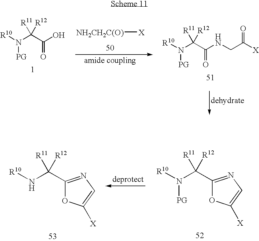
N(C(C1=NC=C([X])O1)([R11])[R12])([R10])[PG].N(C(C1=NC=C([X])O1)([R11])[R12])[R10].N(C(C(NCC([X])=O)=O)([R11])[R12])([R10])[PG].N(C(C(O)=O)([R11])[R12])([R10])[PG].[NH2CH2C(O)][X]
